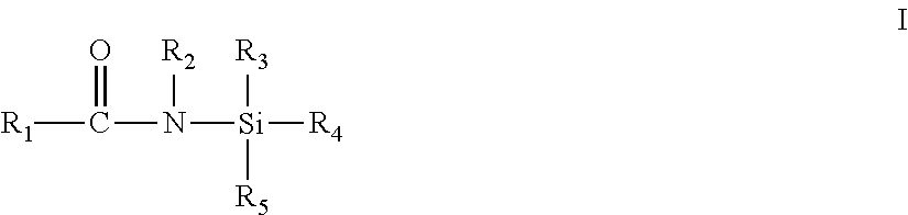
[R1]C(N([Si]([R4])([R3])[R5])[R2])=O
